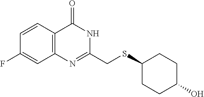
N1C(CSC2CCC(O)CC2)=NC2=C(C=CC(F)=C2)C1=O
